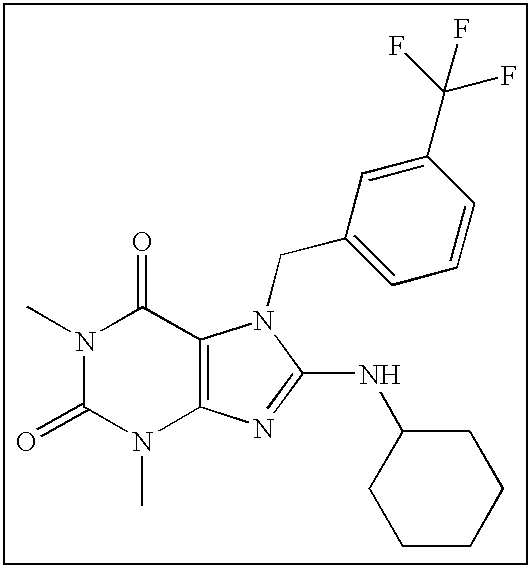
CN1C(=O)N(C)C2=C(C1=O)N(CC1=CC=CC(C(F)(F)F)=C1)C(NC1CCCCC1)=N2
